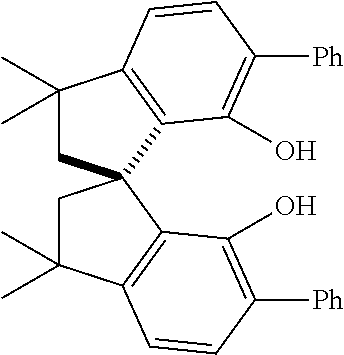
C1(C)(C)CC2(C3=C1C=CC([Ph])=C3O)CC(C)(C)C1=C2C(O)=C([Ph])C=C1
